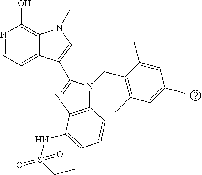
N1=CC=C2C(=C1O)N(C)C=C2C1=NC2=C(N1CC1=C(C)C=C(C)C=C1C)C=CC=C2NS(=O)(CC)=O
